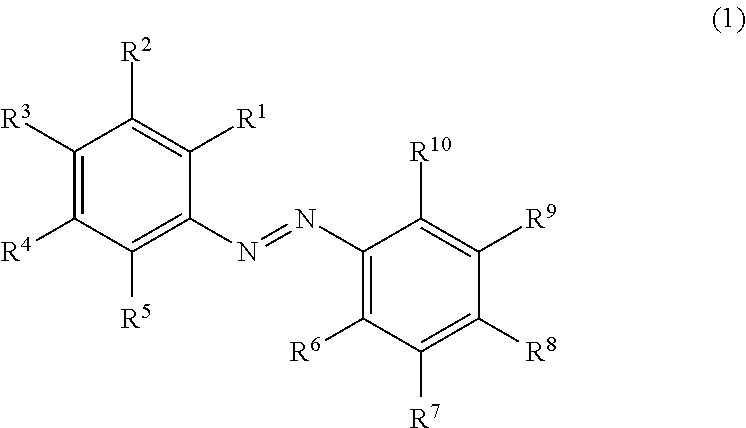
C1([R6])=C(N=NC2=C([R5])C([R4])=C([R3])C([R2])=C2[R1])C([R10])=C([R9])C([R8])=C1[R7]
